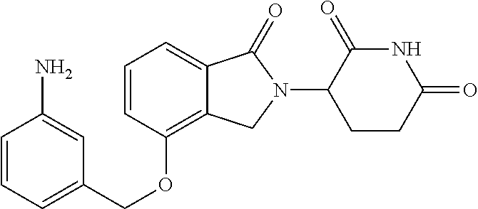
C1=CC=C(COC2=C3C(=CC=C2)C(=O)N(C2CCC(=O)NC2=O)C3)C=C1N
